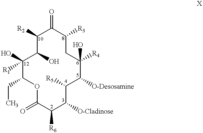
C1([R2])C(O)C(O)([R1])C(CC)OC(=O)C([R6])C([O-Cladinose])C([R5])C([O-Desosamine])C([R4])(O)CC([R3])C1=O
